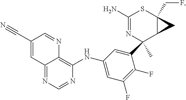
C(C1=CC2=NC=NC(NC3=CC(F)=C(F)C(C4(C)C5C(CF)(SC(N)=N4)C5)=C3)=C2N=C1)#N
